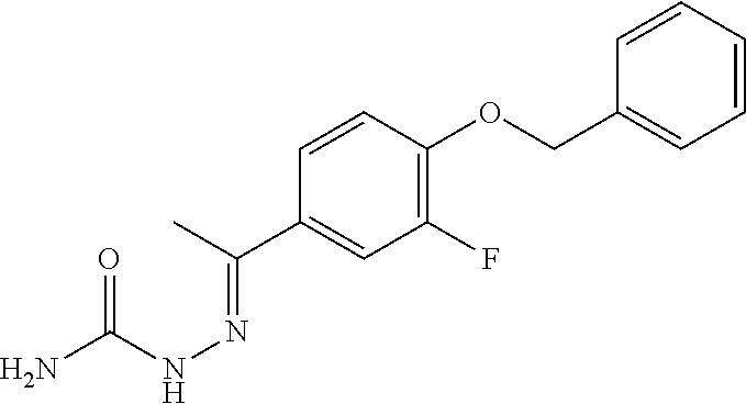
C1(C(C)=NNC(N)=O)=CC(F)=C(OCC2=CC=CC=C2)C=C1
